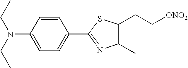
C1(C2=NC(C)=C(CC[ONO2])S2)=CC=C(N(CC)CC)C=C1
